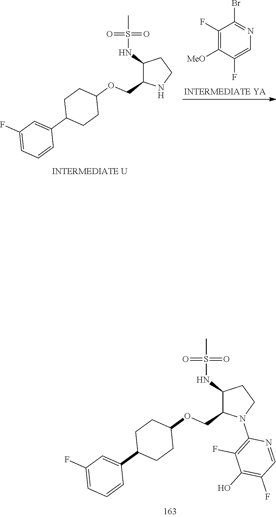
C1(NS(C)(=O)=O)C(COC2CCC(C3=CC(F)=CC=C3)CC2)NCC1.C1(F)=C([MeO])C(F)=CN=C1Br.C1(NS(C)(=O)=O)C(COC2CCC(C3=CC(F)=CC=C3)CC2)N(C2=C(F)C(O)=C(F)C=N2)CC1
